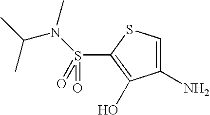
C(N(C)S(C1=C(O)C(N)=CS1)(=O)=O)(C)C
